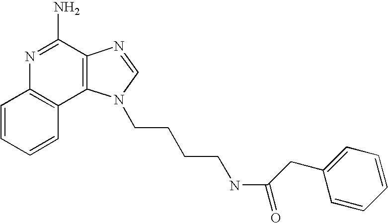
C1=CC=CC2=C1N=C(N)C1=C2N(CCCCNC(=O)CC2=CC=CC=C2)C=N1
